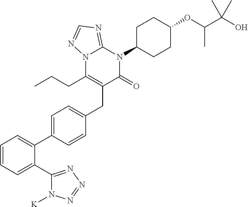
C1=CC=C(C2=NN=NN2[K])C(C2=CC=C(CC3=C(CCC)N4C(=NC=N4)N(C4CCC(OC(C(O)(C)C)C)CC4)C3=O)C=C2)=C1
